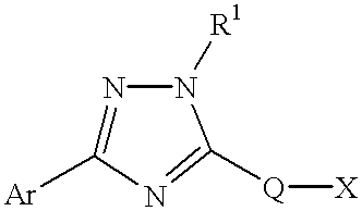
N1=C([Ar])N=C([Q][X])N1[R1]
